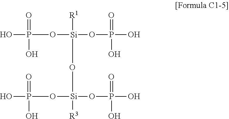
P(O)(O[Si]([R1])(O[Si](OP(O)(O)=O)([R3])OP(=O)(O)O)OP(=O)(O)O)(=O)O
